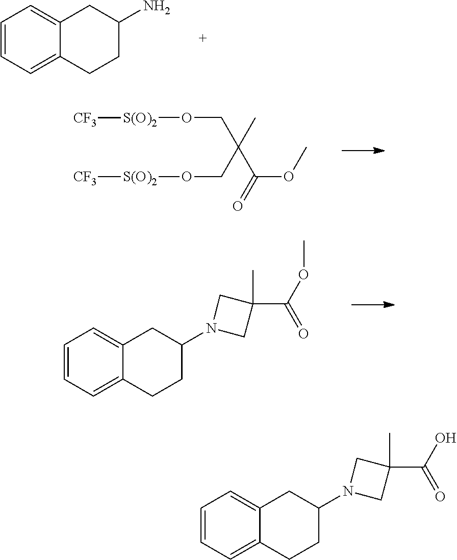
C1=CC=C2C(=C1)CC(N)CC2.C(OC)(=O)C(C)(CO[S(O)2][CF3])CO[S(O)2][CF3].C1=CC=C2C(=C1)CC(N1CC(C(OC)=O)(C)C1)CC2.C1=CC=C2C(=C1)CC(N1CC(C(O)=O)(C)C1)CC2
